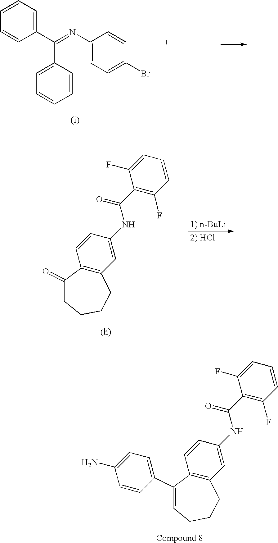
C1(C(=NC2=CC=C(Br)C=C2)C2=CC=CC=C2)=CC=CC=C1.C1=C(NC(C2=C(F)C=CC=C2F)=O)C=CC2=C1CCCCC2=O.[1) n-BuLi].C1=C(NC(C2=C(F)C=CC=C2F)=O)C=CC2=C1CCCC=C2C1=CC=C(N)C=C1
